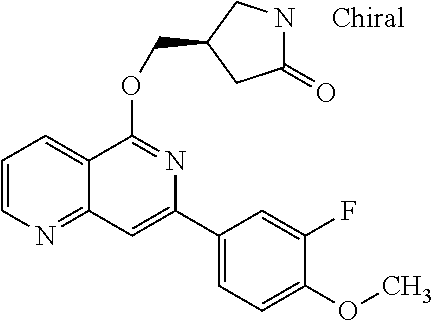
C1(C2=CC3=NC=CC=C3C(OCC3CC(=O)NC3)=N2)=CC=C(OC)C(F)=C1
